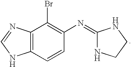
C12=C(N=CN1)C(Br)=C(N=C1NCCN1)C=C2
